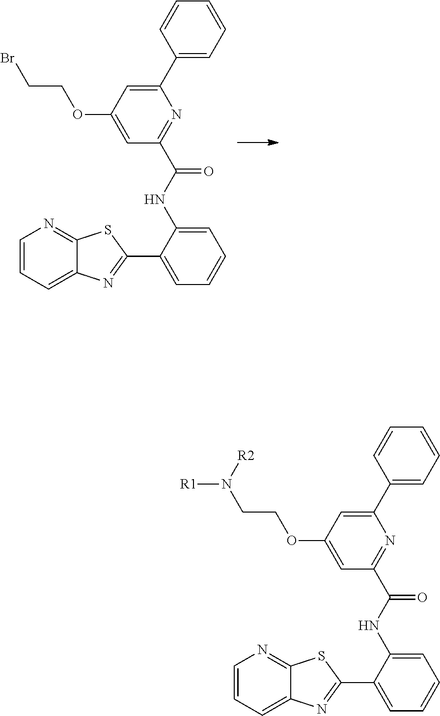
C1(C2=CC=CC=C2)=CC(OCCBr)=CC(C(NC2=CC=CC=C2C2=NC3=CC=CN=C3S2)=O)=N1.C1(C2=CC=CC=C2)=CC(OCCN([R1])[R2])=CC(C(NC2=CC=CC=C2C2=NC3=CC=CN=C3S2)=O)=N1
